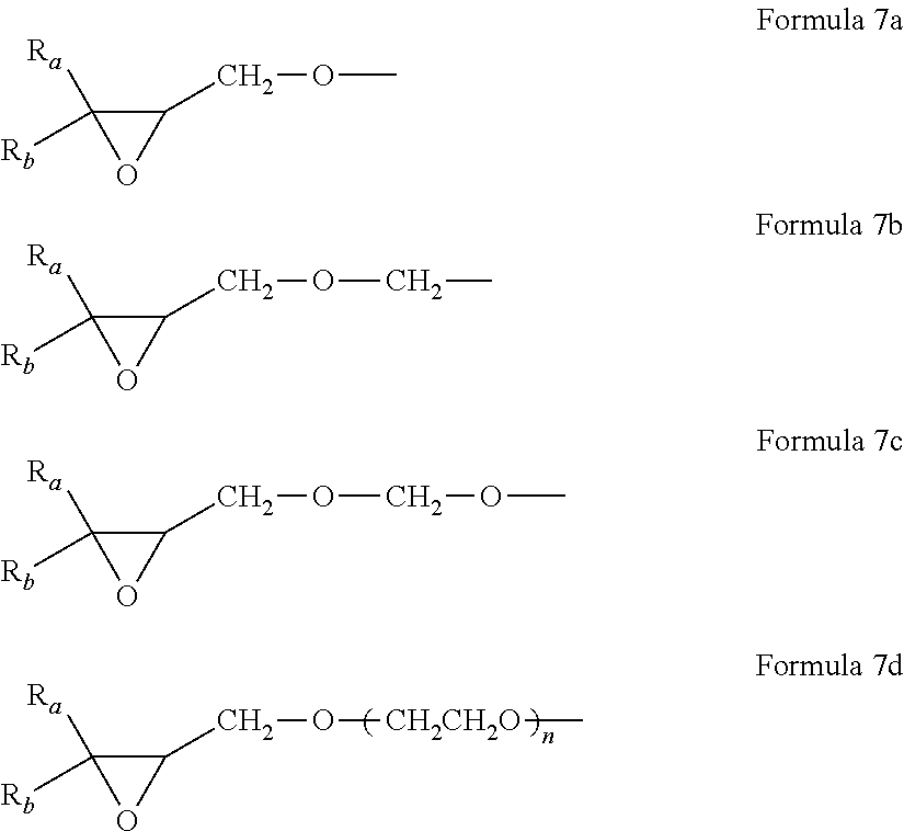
C1([Ra])([Rb])OC1CO[CH2CH2O]C.C1([Ra])([Rb])OC1COC.C1([Ra])([Rb])OC1COCC.C1([Ra])([Rb])OC1COCOC
